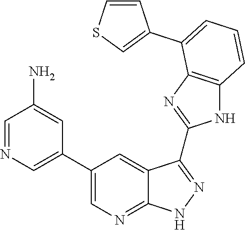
C1=CSC=C1C1=CC=CC2=C1N=C(C1=NNC3=NC=C(C4=CN=CC(N)=C4)C=C31)N2
